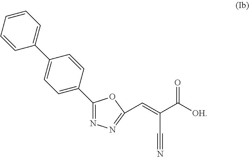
C1=CC=CC(C2=CC=C(C3=NN=C(C=C(C([OH])=O)C#N)O3)C=C2)=C1
